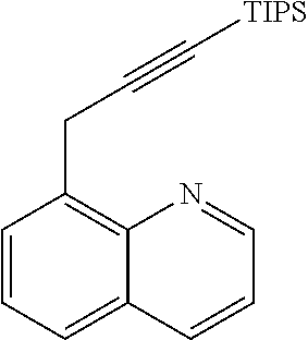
C1=CC=C2C(=C1CC#C[TIPS])N=CC=C2
